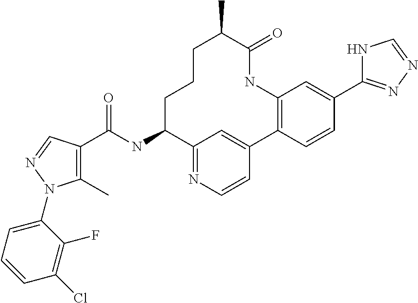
C1(C)=C(C(NC2C3=NC=CC(=C3)C3=C(NC(=O)C(C)CCC2)C=C(C2=NN=CN2)C=C3)=O)C=NN1C1=CC=CC(Cl)=C1F
